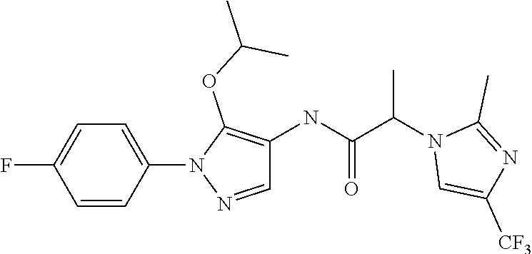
C1=CC(N2N=CC(NC(C(N3C=C([CF3])N=C3C)C)=O)=C2OC(C)C)=CC=C1F
